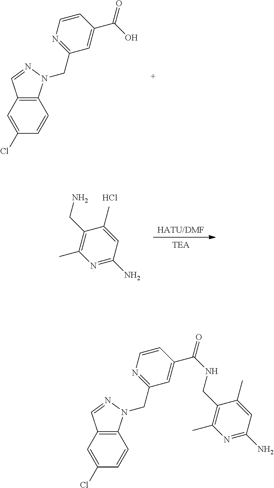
N1=CC2=C(N1CC1=NC=CC(C(O)=O)=C1)C=CC(Cl)=C2.[HATU/DMF].[TEA].N1=C(N)C=C(C)C(CN)=C1C.Cl.N1=CC2=C(N1CC1=NC=CC(C(NCC3=C(C)N=C(N)C=C3C)=O)=C1)C=CC(Cl)=C2
